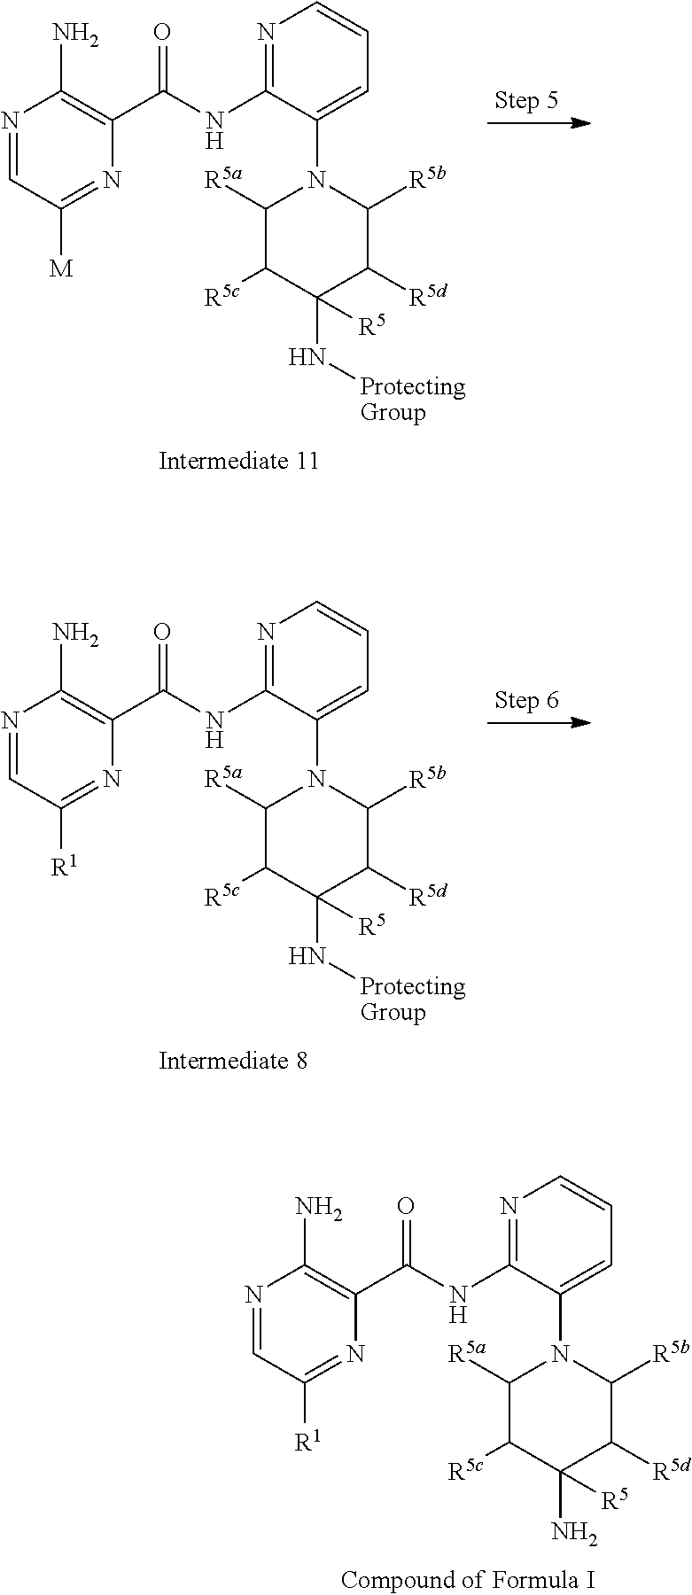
N1=CC([M])=NC(C(=O)NC2=NC=CC=C2N2C([R5a])C([R5c])C(N[ProtectingGroup])([R5])C([R5d])C2[R5b])=C1N.N1=CC([R1])=NC(C(=O)NC2=NC=CC=C2N2C([R5a])C([R5c])C(N[ProtectingGroup])([R5])C([R5d])C2[R5b])=C1N.N1=CC([R1])=NC(C(=O)NC2=NC=CC=C2N2C([R5a])C([R5c])C(N)([R5])C([R5d])C2[R5b])=C1N
